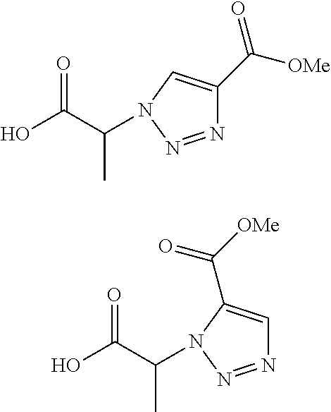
N1=NN(C(C(O)=O)C)C=C1C([OMe])=O.N1=NN(C(C(O)=O)C)C(C([OMe])=O)=C1
